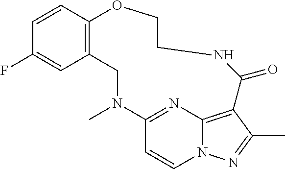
C1=CC2=C(C=C1F)CN(C)C1=NC3=C(C(C)=NN3C=C1)C(=O)NCCO2
